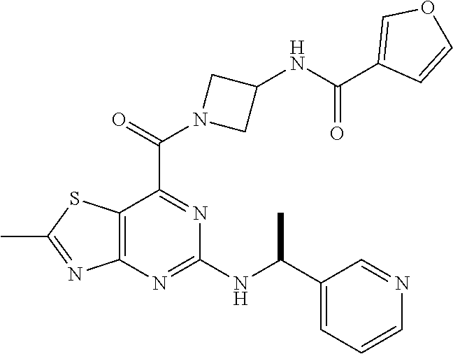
C12=C(N=C(NC(C3=CC=CN=C3)C)N=C1C(=O)N1CC(NC(C3=COC=C3)=O)C1)N=C(C)S2
